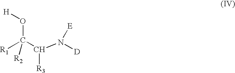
O(C([R1])([R2])C(N([D])[E])[R3])[H]
